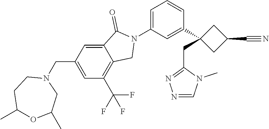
N1(C2=CC=CC(C3(CC4=NN=CN4C)CC(C#N)C3)=C2)C(=O)C2=CC(CN3CCC(C)OC(C)C3)=CC(C(F)(F)F)=C2C1
